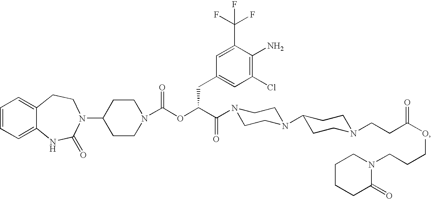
C1=CC=C2C(=C1)CCN(C1CCN(C(OC(C(=O)N3CCN(C4CCN(CCC(OCCCN5CCCCC5=O)=O)CC4)CC3)CC3=CC(Cl)=C(N)C(C(F)(F)F)=C3)=O)CC1)C(=O)N2
